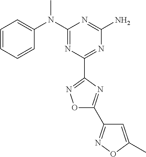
C1=CC=CC(N(C2=NC(C3=NOC(C4=NOC(C)=C4)=N3)=NC(N)=N2)C)=C1
